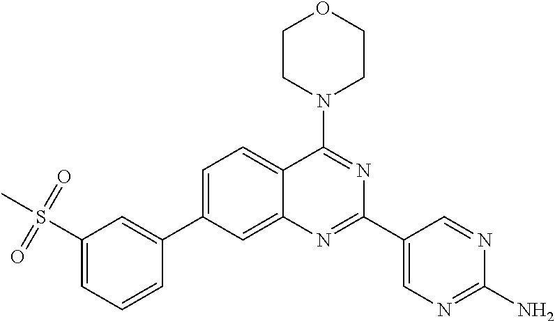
C1=C(C2=NC3=CC(C4=CC(S(C)(=O)=O)=CC=C4)=CC=C3C(N3CCOCC3)=N2)C=NC(N)=N1
